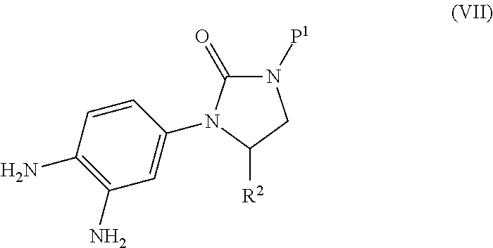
N1([P1])C(=O)N(C2=CC(N)=C(N)C=C2)C([R2])C1
